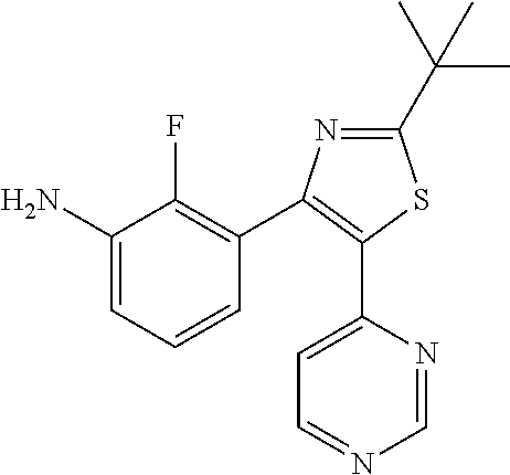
NC1=CC=CC(C2=C(C3=CC=NC=N3)SC(C(C)(C)C)=N2)=C1F
